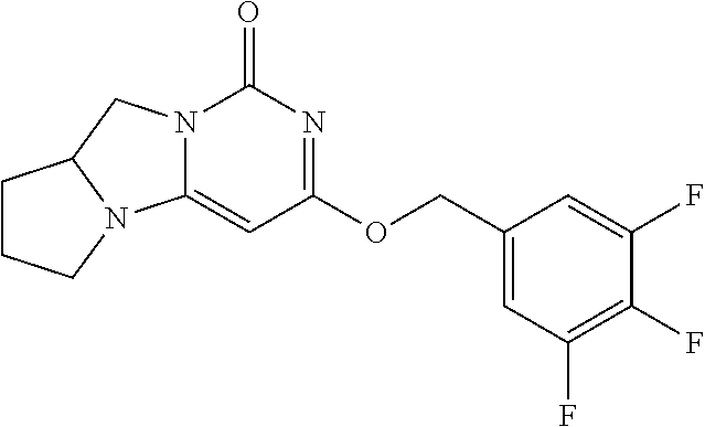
FC1=C(F)C=C(COC2=NC(=O)N3C(=C2)N2CCCC2C3)C=C1F
